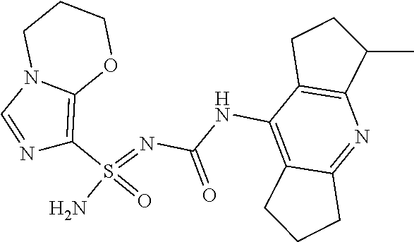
C(NC1=C2C(=NC3=C1CCC3C)CCC2)(N=S(N)(=O)C1=C2N(C=N1)CCCO2)=O
